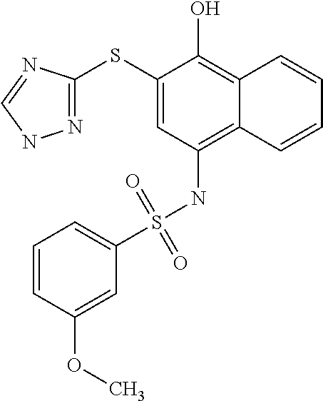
C1(SC2=NNC=N2)=CC(NS(C2=CC=CC(OC)=C2)(=O)=O)=C2C(=C1O)C=CC=C2
